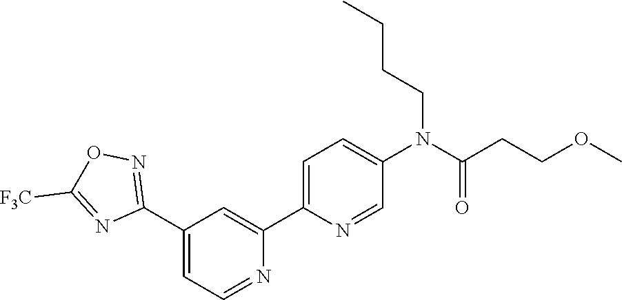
N1=CC=C(C2=NOC([F3C])=N2)C=C1C1=CC=C(N(CCCC)C(=O)CCOC)C=N1
